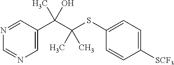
C1=C(C(C(SC2=CC=C([SCF3])C=C2)(C)C)(C)O)C=NC=N1
